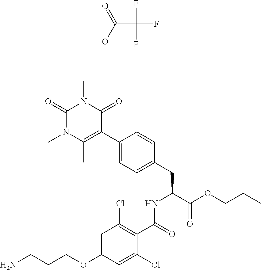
C1(C(=O)NC(CC2=CC=C(C3=C(C)N(C)C(=O)N(C)C3=O)C=C2)C(OCCC)=O)=C(Cl)C=C(OCCCN)C=C1Cl.FC(F)(F)C(O)=O
